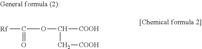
[Rf]C(OC(C[COOH])[COOH])=O
